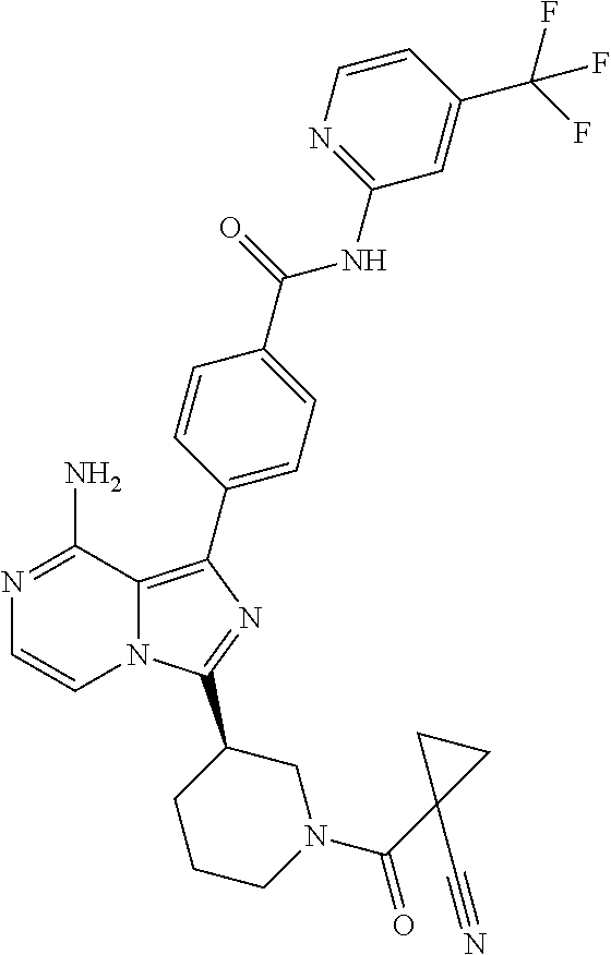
N12C(=C(C3=CC=C(C(=O)NC4=NC=CC(C(F)(F)F)=C4)C=C3)N=C1C1CCCN(C(C3(C#N)CC3)=O)C1)C(N)=NC=C2
